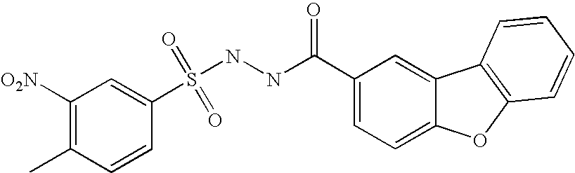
C1([O2N])=C(C)C=CC(S(NNC(C2=CC=C3C(=C2)C2=C(O3)C=CC=C2)=O)(=O)=O)=C1
